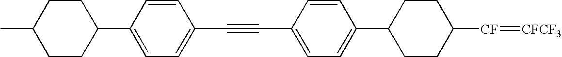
C1CC([CF]=[CFCF3])CCC1C1=CC=C(C#CC2=CC=C(C3CCC(C)CC3)C=C2)C=C1
